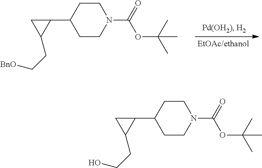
C1CC(C2CC2CC[BnO])CCN1C(=O)OC(C)(C)C.C1CC(C2CC2CCO)CCN1C(=O)OC(C)(C)C
